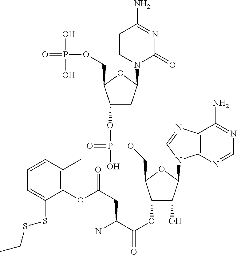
C1=CC(C)=C(OC(CC(C(OC2C(O)C(N3C4=C(C(N)=NC=N4)N=C3)OC2COP(=O)(OC2CC(N3C(=O)N=C(N)C=C3)OC2COP(=O)(O)O)O)=O)N)=O)C(SSCC)=C1
